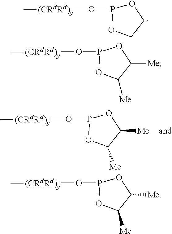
P1(O[(CRdRd)y]C)OCCO1.P1(O[(CRdRd)y]C)OC([Me])C([Me])O1.P1(O[(CRdRd)y]C)OC([Me])C([Me])O1.P1(O[(CRdRd)y]C)OC([Me])C([Me])O1
